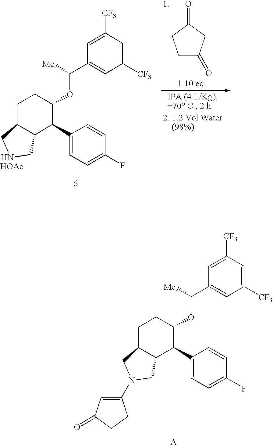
C1=C([CF3])C=C([CF3])C=C1C([Me])OC1CCC2C(C1C1=CC=C(F)C=C1)CNC2.[HOAc].C1C(=O)CC(=O)C1.C1=C([CF3])C=C([CF3])C=C1C([Me])OC1CCC2C(C1C1=CC=C(F)C=C1)CN(C1=CC(=O)CC1)C2
